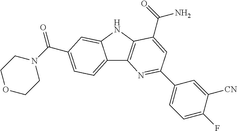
C12=CC=C(C(N3CCOCC3)=O)C=C1NC1=C2N=C(C2=CC=C(F)C([CN])=C2)C=C1C(=O)N
